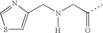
C(N(CC(C)=O)[H])C1=CSC=N1
